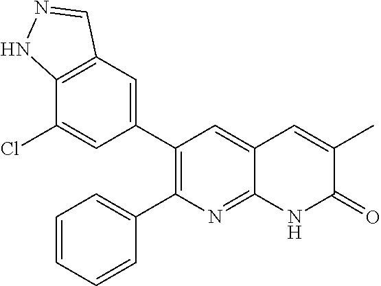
C12=C(C=C(C3=C(C4=CC=CC=C4)N=C4C(=C3)C=C(C)C(=O)N4)C=C1Cl)C=NN2
